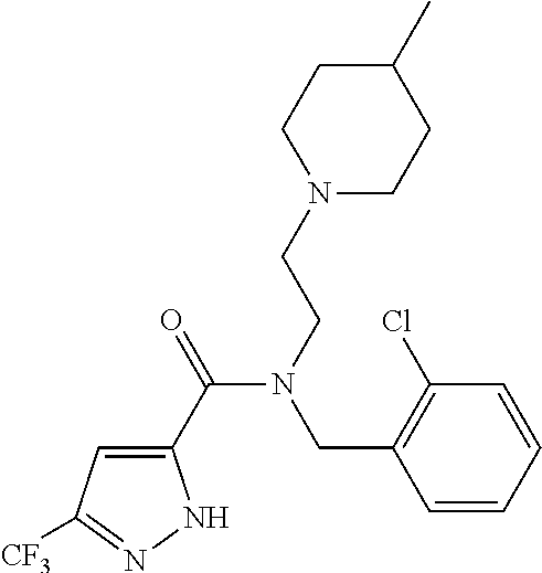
C1(C(=O)N(CCN2CCC(C)CC2)CC2=C(Cl)C=CC=C2)=CC([CF3])=NN1
